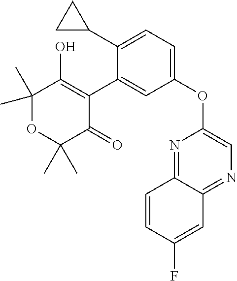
C1(C2CC2)=CC=C(OC2=CN=C3C(=N2)C=CC(F)=C3)C=C1C1=C(O)C(C)(C)OC(C)(C)C1=O
